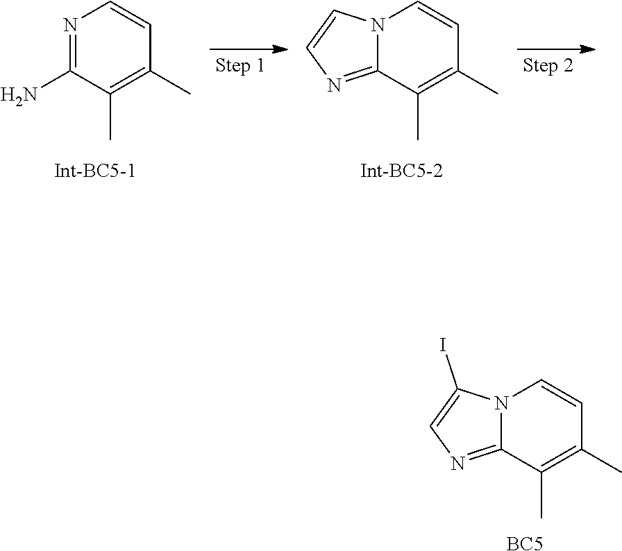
N12C(=NC=C1I)C(C)=C(C)C=C2.[BC5].N1=C(N)C(C)=C(C)C=C1.N12C(=NC=C1)C(C)=C(C)C=C2
